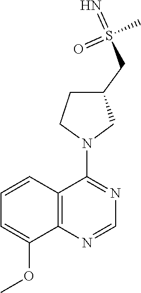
C1(N2CC(CS(=N)(C)=O)CC2)=NC=NC2=C1C=CC=C2OC
